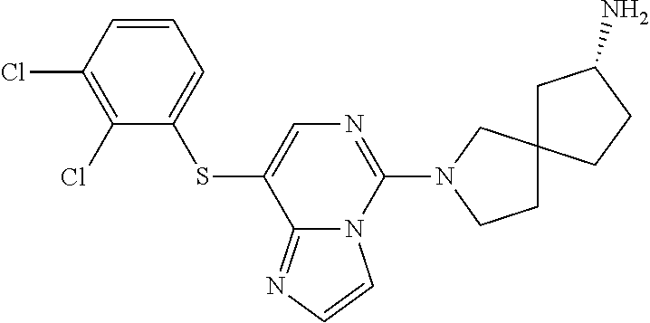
C1(Cl)=C(Cl)C(SC2=CN=C(N3CCC4(C3)CCC(N)C4)N3C2=NC=C3)=CC=C1
